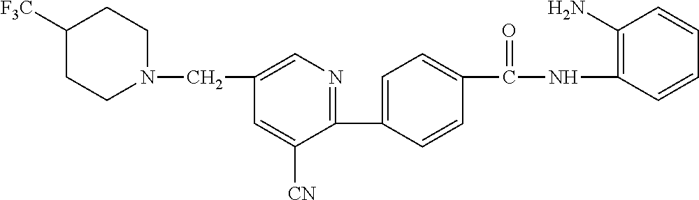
C1([F3C])CCN(CC2=CN=C(C3=CC=C(C(NC4=C(N)C=CC=C4)=O)C=C3)C([CN])=C2)CC1
